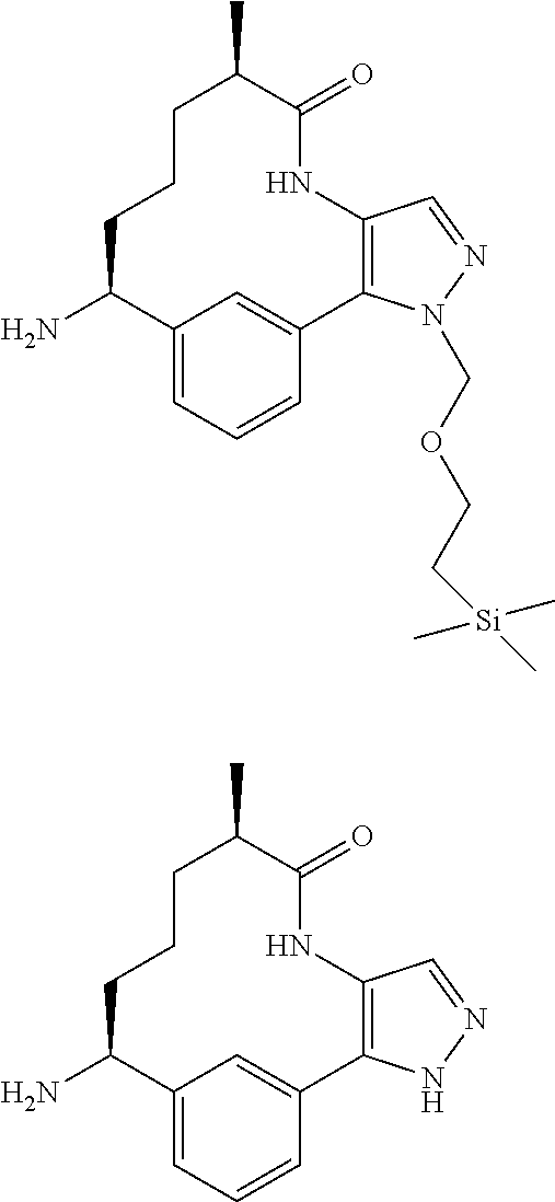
C12=C(C3=CC(=CC=C3)C(N)CCCC(C)C(=O)N1)NN=C2.C12=C(C3=CC(=CC=C3)C(N)CCCC(C)C(=O)N1)N(COCC[Si](C)(C)C)N=C2
